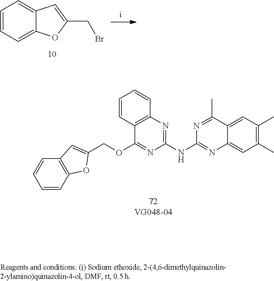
C12=C(C=CC=C1)OC(COC1=NC(NC3=NC4=CC(C)=C(C)C=C4C(C)=N3)=NC3=C1C=CC=C3)=C2.C1=CC=C2C(=C1)C=C(CBr)O2
